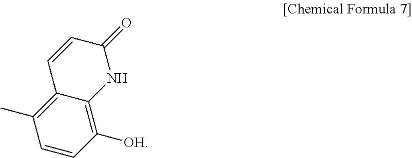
C1=CC(=O)NC2=C([OH])C=CC(C)=C12
